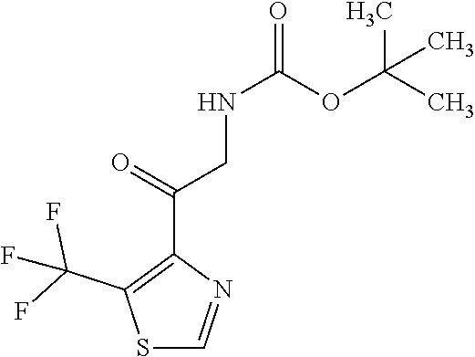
C(C1=C(C(F)(F)F)SC=N1)(CNC(=O)OC(C)(C)C)=O
